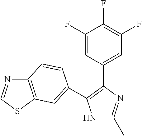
N1C(C)=NC(C2=CC(F)=C(F)C(F)=C2)=C1C1=CC2=C(N=CS2)C=C1
